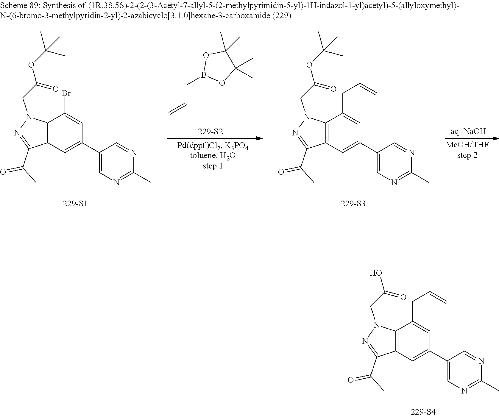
C12=C(C=C(C3=CN=C(C)N=C3)C=C1CC=C)C(C(C)=O)=NN2CC(=O)O.C=CCB1OC(C)(C)C(C)(C)O1.C12=C(C=C(C3=CN=C(C)N=C3)C=C1Br)C(C(C)=O)=NN2CC(=O)OC(C)(C)C.C12=C(C=C(C3=CN=C(C)N=C3)C=C1CC=C)C(C(C)=O)=NN2CC(=O)OC(C)(C)C
